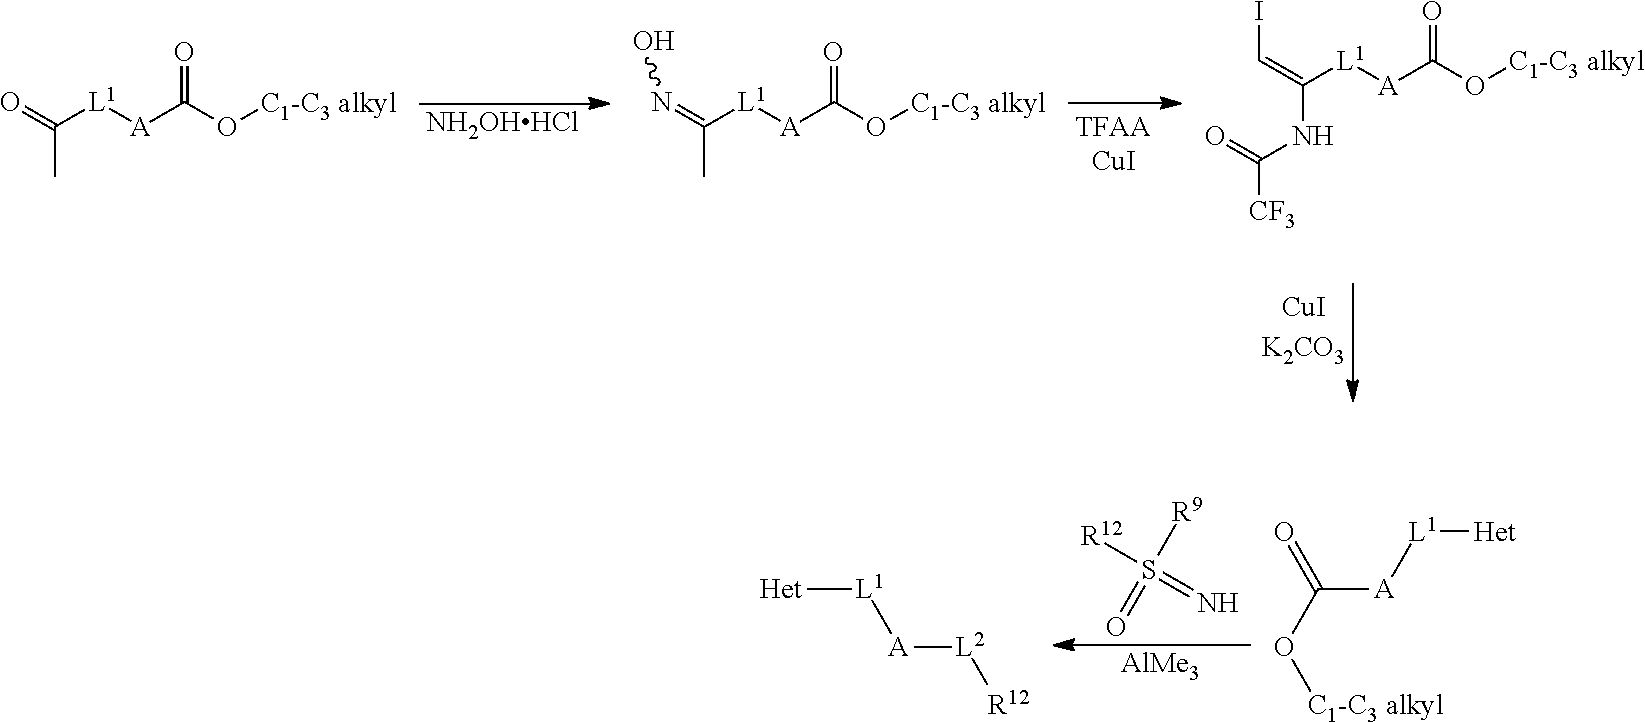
[NH2OHHCl].O=C([L1][A]C(O[C1-C3 alkyl])=O)C.N(=C([L1][A]C(O[C1-C3 alkyl])=O)C)O.C(=C([L1][A]C(O[C1-C3 alkyl])=O)NC(=O)[CF3])I.S([R9])(=O)([R12])=N.[AlMe3].C([A][L1][Het])(=O)O[C1-C3 alkyl].[Het][L1][A][L2][R12]
